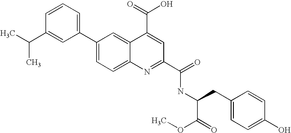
C1=CC(C(C)C)=CC(C2=CC=C3C(=C2)C(C(=O)O)=CC(C(=O)NC(CC2=CC=C(O)C=C2)C(=O)OC)=N3)=C1
